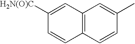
C12=C(C=CC(C)=C1)C=CC([H2N(O)C])=C2
